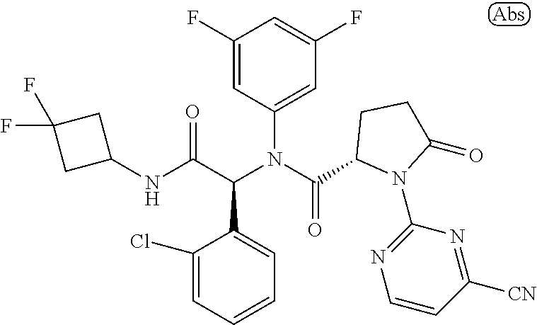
C1=CC=C(Cl)C(C(C(NC2CC(F)(F)C2)=O)N(C(=O)C2N(C3=NC=CC([CN])=N3)C(=O)CC2)C2=CC(F)=CC(F)=C2)=C1
